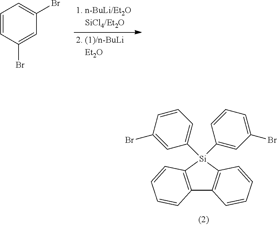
C1=CC(Br)=CC(Br)=C1.C12=C([Si](C3=CC=CC(Br)=C3)(C3=CC(Br)=CC=C3)C3=C1C=CC=C3)C=CC=C2
